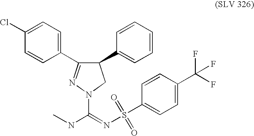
C1(C2=NN(C(=NS(=O)(=O)C3=CC=C(C(F)(F)F)C=C3)NC)CC2C2=CC=CC=C2)=CC=C(Cl)C=C1
